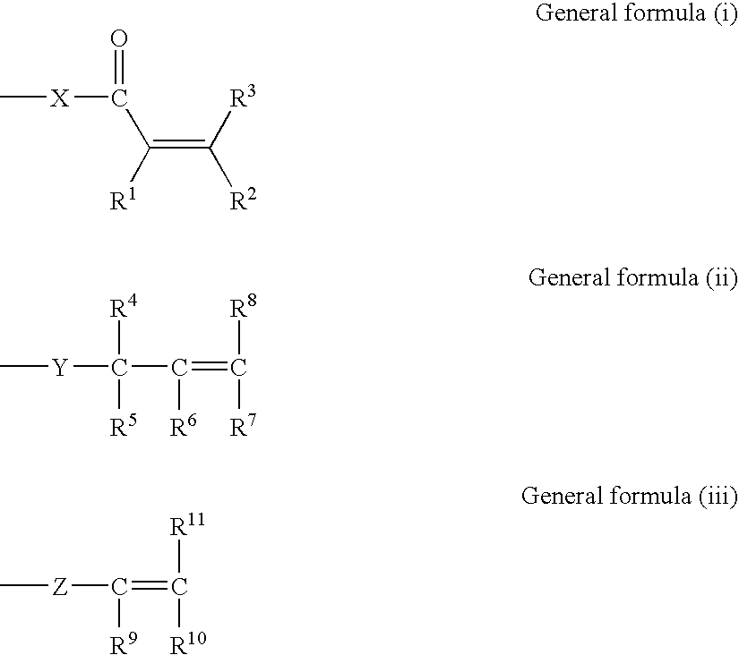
C[X]C(=O)C([R1])=C([R3])[R2].C[Y]C(C(=C([R8])[R7])[R6])([R4])[R5].[Z](C(=C([R11])[R10])[R9])C
